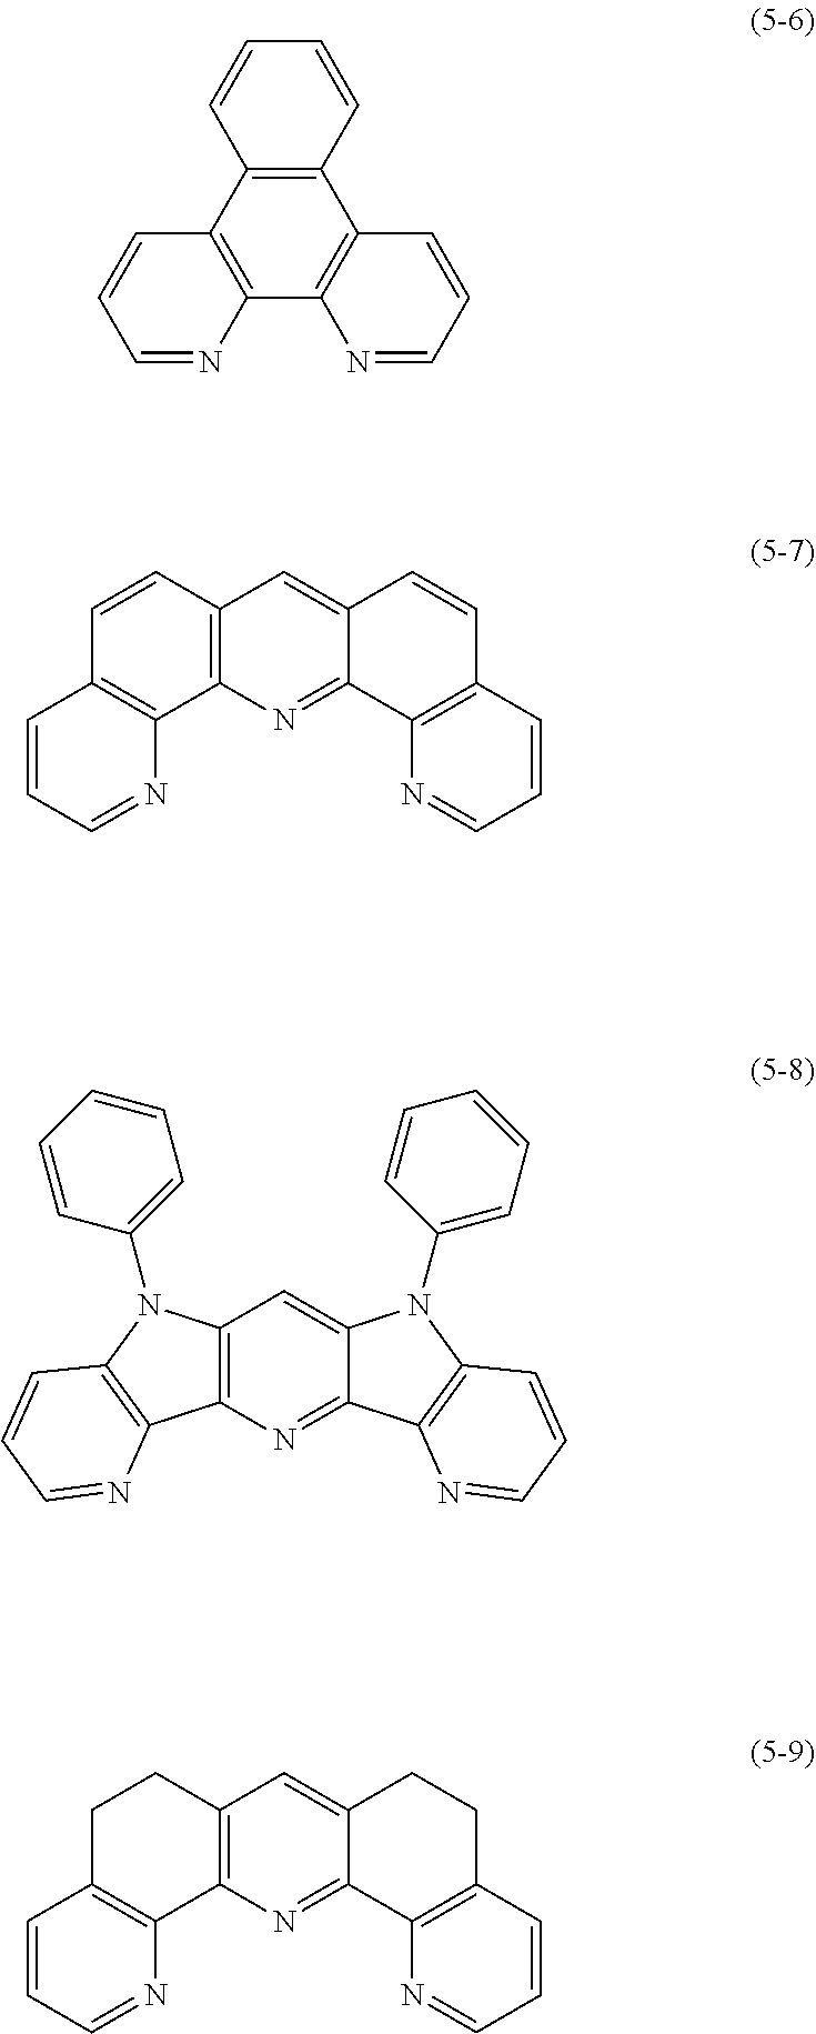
C12=C(C3=C(C4=C1C=CC=N4)N=CC=C3)C=CC=C2.C12=C(C=CC3=C1N=CC=C3)C=C1C(=N2)C2=C(C=C1)C=CC=N2.C12=C(N=C3C(=C1)N(C1=CC=CC=C1)C1=C3N=CC=C1)C1=C(C=CC=N1)N2C1=CC=CC=C1.C12=C(CCC3=C1N=CC=C3)C=C1C(=N2)C2=C(CC1)C=CC=N2
